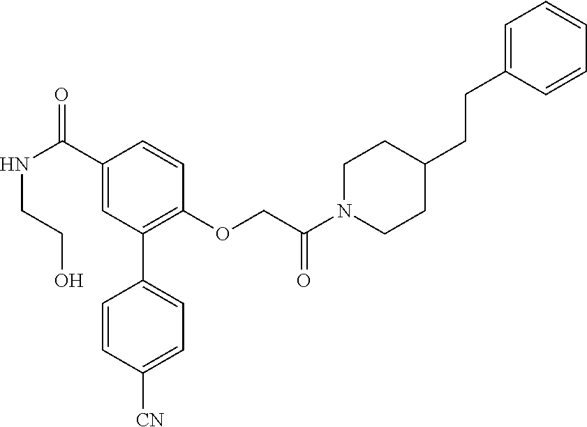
C1(C(NCCO)=O)=CC(C2=CC=C([CN])C=C2)=C(OCC(N2CCC(CCC3=CC=CC=C3)CC2)=O)C=C1
